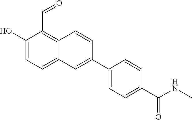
OC1=CC=C2C(=C1C=O)C=CC(C1=CC=C(C(NC)=O)C=C1)=C2
